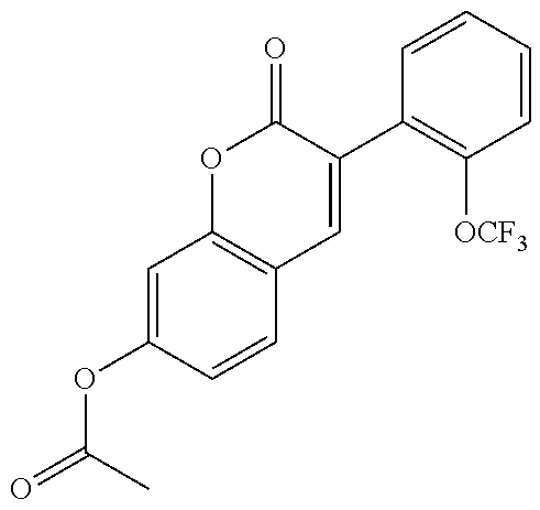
C1=C(OC(=O)C)C=CC2=C1OC(=O)C(C1=C([OCF3])C=CC=C1)=C2
